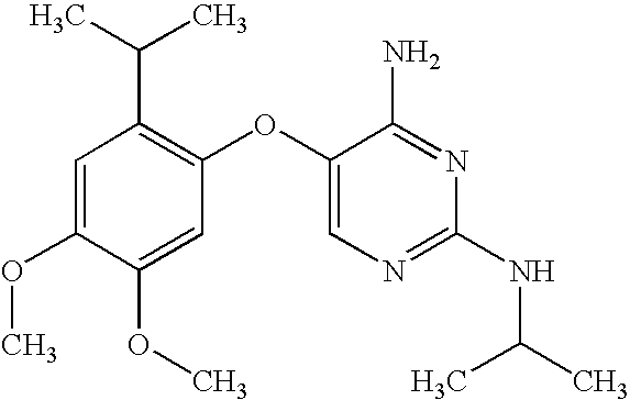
C1=C(OC)C(OC)=CC(OC2=CN=C(NC(C)C)N=C2N)=C1C(C)C
